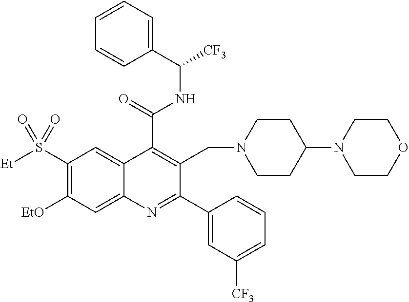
C1(S([Et])(=O)=O)=C([EtO])C=C2C(=C1)C(C(NC([CF3])C1=CC=CC=C1)=O)=C(CN1CCC(N3CCOCC3)CC1)C(C1=CC([CF3])=CC=C1)=N2
